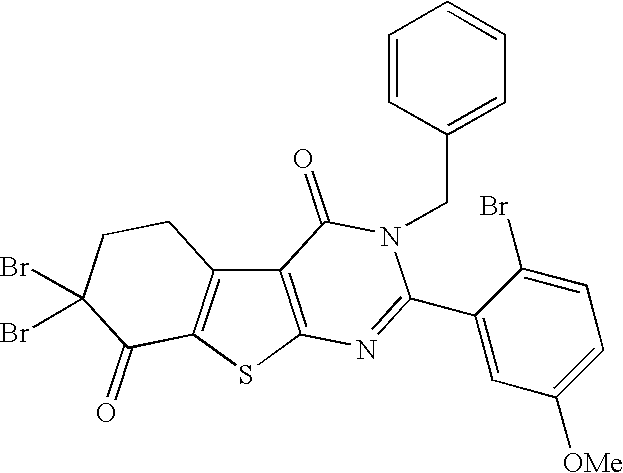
C12=C(SC3=C1CCC(Br)(Br)C3=O)N=C(C1=CC([OMe])=CC=C1Br)N(CC1=CC=CC=C1)C2=O
